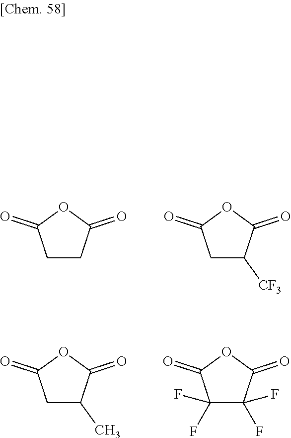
C1CC(=O)OC1=O.C1C([CF3])C(=O)OC1=O.C1C(C)C(=O)OC1=O.C1(F)(F)C(F)(F)C(=O)OC1=O
